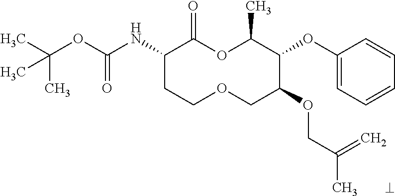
C1(NC(OC(C)(C)C)=O)CCOCC(OCC(C)=C)C(OC2=CC=CC=C2)C(C)OC1=O
